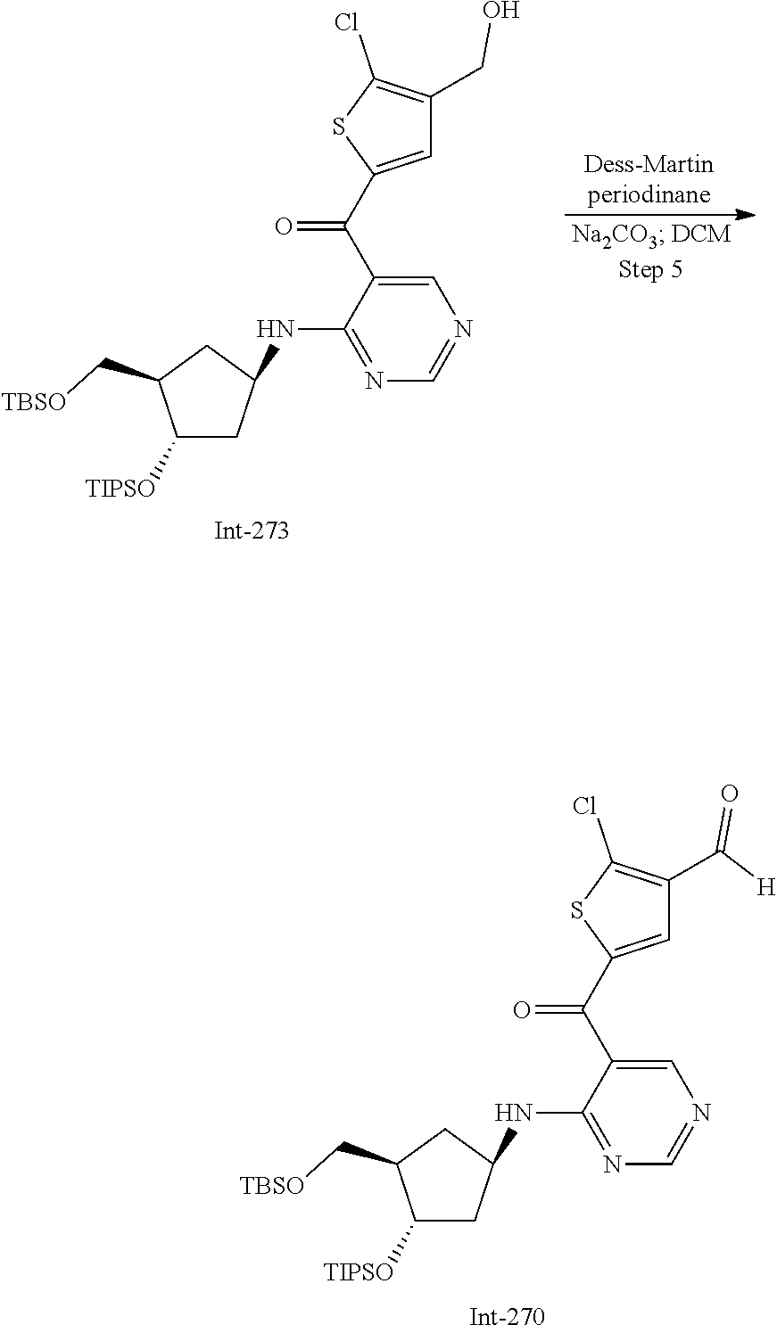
C1=C(C(C2=CC(C(=O)[H])=C(Cl)S2)=O)C(NC2CC([TIPSO])C(C[TBSO])C2)=NC=N1.C1=C(C(C2=CC(CO)=C(Cl)S2)=O)C(NC2CC([TIPSO])C(C[TBSO])C2)=NC=N1
